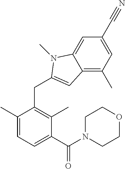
C12=C(C)C=C(C#N)C=C1N(C)C(CC1=C(C)C(C(N3CCOCC3)=O)=CC=C1C)=C2
